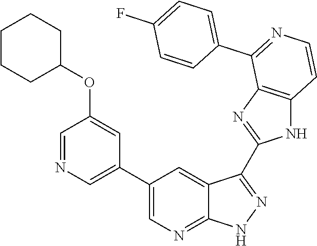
C1=NC=C(C2=CN=C3C(=C2)C(C2=NC4=C(N2)C=CN=C4C2=CC=C(F)C=C2)=N[N H]3)C=C1OC1CCCCC1
